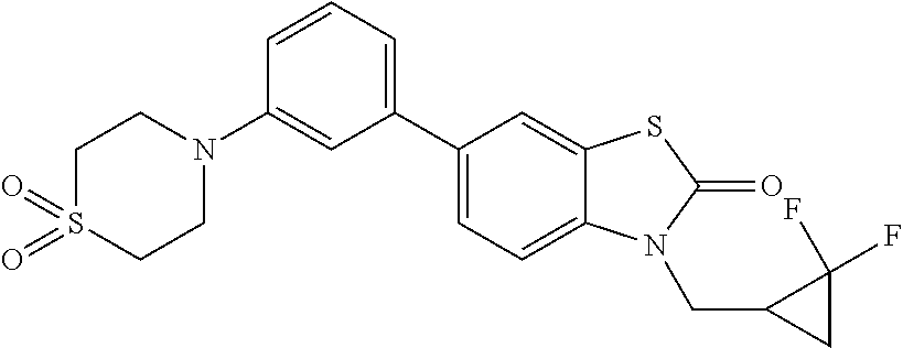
C1(C2=CC=C3C(=C2)SC(=O)N3CC2CC2(F)F)=CC=CC(N2CCS(=O)(=O)CC2)=C1
